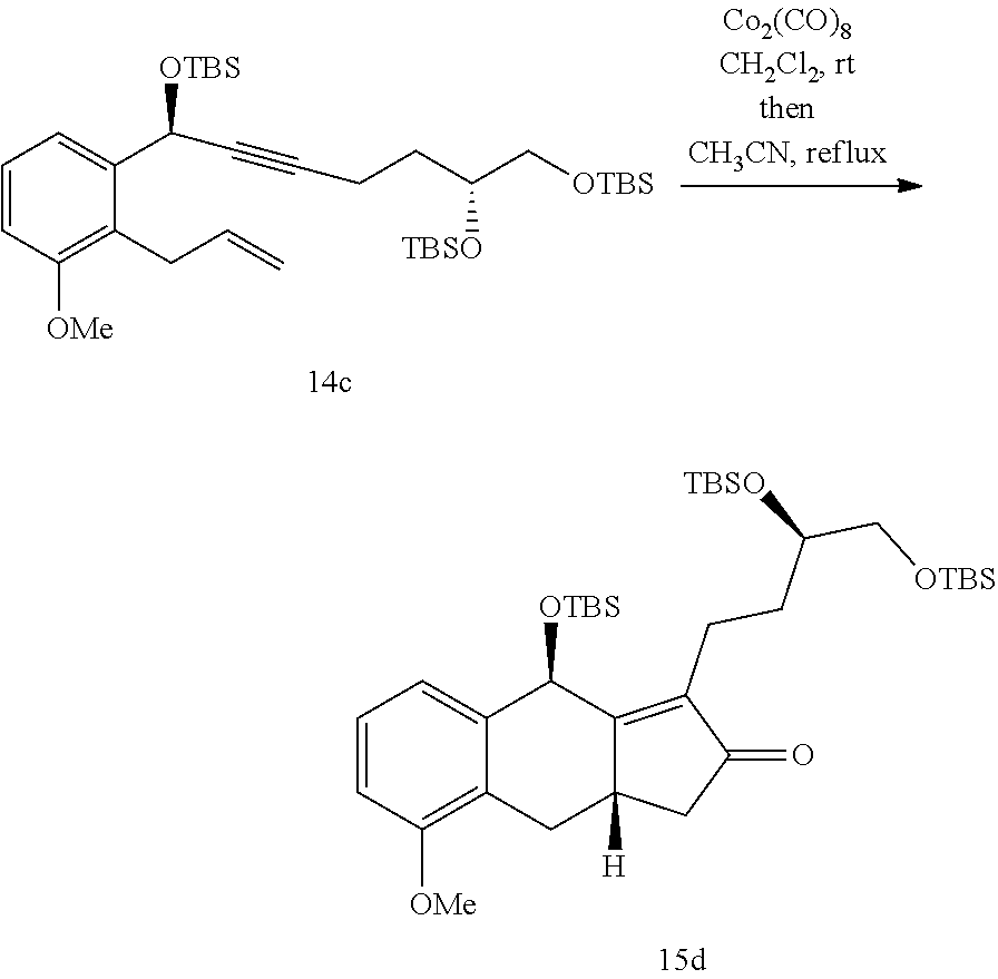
[OTBS]CC(CCC#CC(C1=CC=CC([OMe])=C1CC=C)[OTBS])[TBSO].C1=CC([OMe])=C2C(=C1)C([OTBS])C1=C(CCC([TBSO])C[OTBS])C(=O)CC1([H])C2
